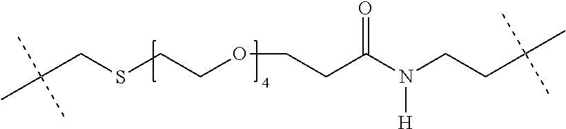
C(CSCCOCCC(N(CCC(C)(C)C)[H])=O)(C)(C)C
